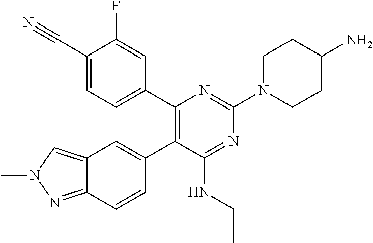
C1=CC2=NN(C)C=C2C=C1C1=C(C2=CC=C(C#N)C(F)=C2)N=C(N2CCC(N)CC2)N=C1NCC
